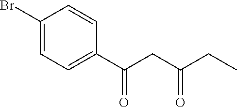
C1=C(Br)C=CC(C(CC(=O)CC)=O)=C1
